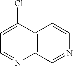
C1=C(Cl)C2=C(N=C1)C=NC=C2
